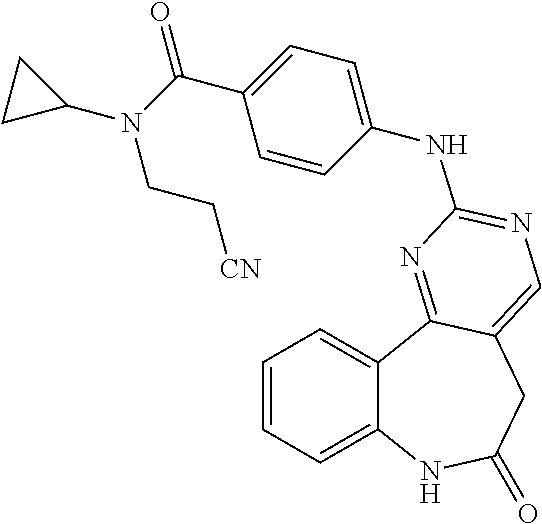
C1=CC=C2C(=C1)C1=NC(NC3=CC=C(C(=O)N(C4CC4)CC[CN])C=C3)=NC=C1CC(=O)N2
